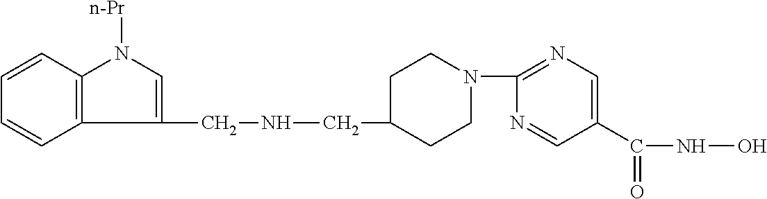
C1(CNCC2CCN(C3=NC=C(C(NO)=O)C=N3)CC2)=CN([n-Pr])C2=C1C=CC=C2
